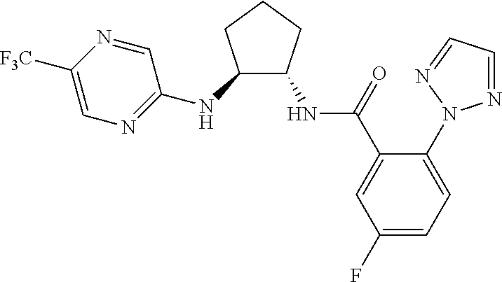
C1(N2N=CC=N2)=CC=C(F)C=C1C(NC1C(NC2=NC=C([F3C])N=C2)CCC1)=O
